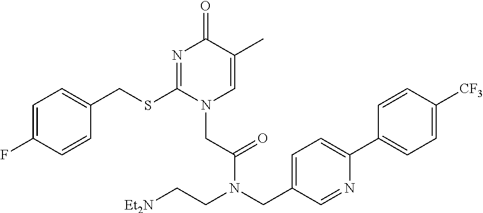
C1=C(F)C=CC(CSC2=NC(=O)C(C)=CN2CC(=O)N(CC2=CC=C(C3=CC=C([CF3])C=C3)N=C2)CC[Et2N])=C1
